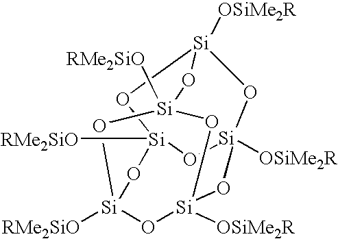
O1[Si]2([OSiMe2R])O[Si]3([OSiMe2R])O[Si]4([OSiMe2R])O[Si]([RMe2SiO])(O[Si]1([RMe2SiO])O3)O[Si]([RMe2SiO])(O2)O4
